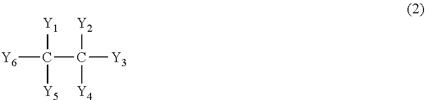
[Y6]C([Y1])([Y5])C([Y2])([Y4])[Y3]
